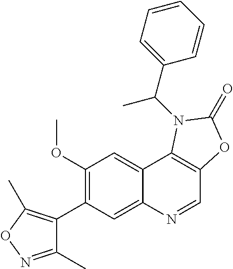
C1(C2=C(OC)C=C3C(=C2)N=CC2=C3N(C(C3=CC=CC=C3)C)C(=O)O2)=C(C)ON=C1C
